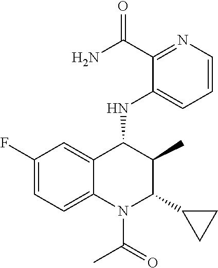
C1(F)=CC=C2C(=C1)C(NC1=CC=CN=C1C(N)=O)C(C)C(C1CC1)N2C(C)=O
